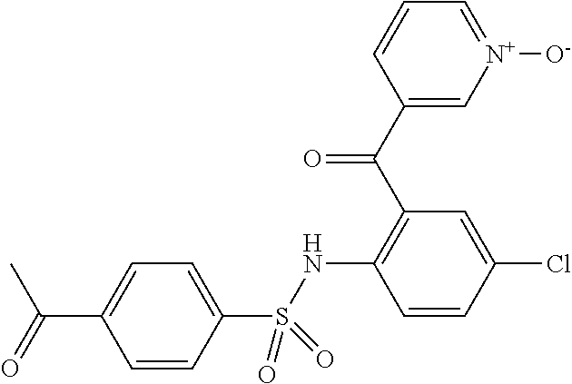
C1(S(NC2=C(C(=O)C3=C[N+]([O-])=CC=C3)C=C(Cl)C=C2)(=O)=O)=CC=C(C(=O)C)C=C1
